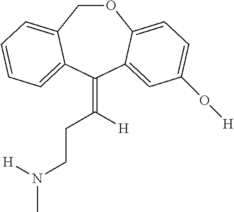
O1CC2=CC=CC=C2C(=C(CCN(C)[H])[H])C2=CC(O[H])=CC=C12
